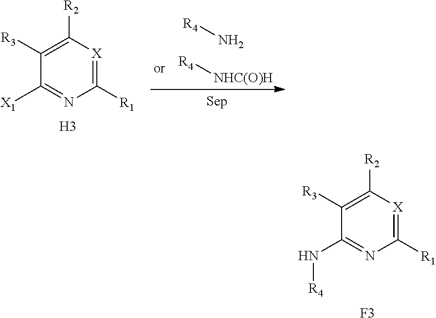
C1([R1])=[X]C([R2])=C([R3])C([X1])=N1.[H3].[R4][NHC(O)H].[R4]N.C1([R1])=[X]C([R2])=C([R3])C(N[R4])=N1.[F3]
